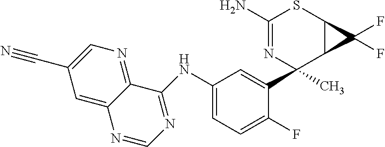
N(C1=CC=C(F)C(C2(C)N=C(N)SC3C2C3(F)F)=C1)C1=NC=NC2=CC(C#N)=CN=C12
